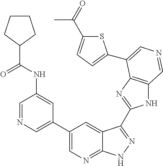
C1(C2=CN=CC(NC(C3CCCC3)=O)=C2)=CN=C2C(=C1)C(C1=NC3=C(N1)C=NC=C3C1=CC=C(C(C)=O)S1)=NN2
